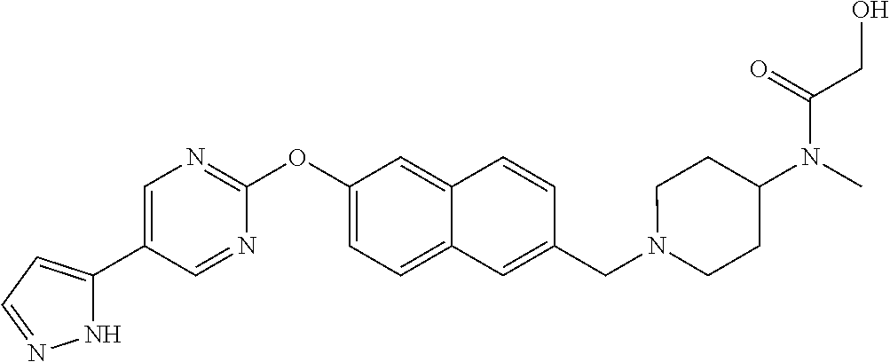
N1C(C2=CN=C(OC3=CC=C4C(=C3)C=CC(CN3CCC(N(C)C(=O)CO)CC3)=C4)N=C2)=CC=N1
